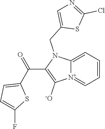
[N+]12=CC=CC=C1N(CC1=CN=C(Cl)S1)C(C(C1=CC=C(F)S1)=O)=C2[-O]
